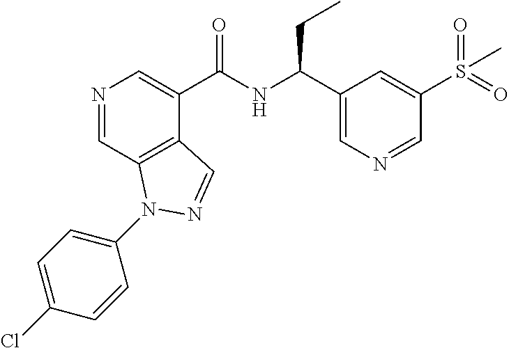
N1=CC2=C(C(C(NC(C3=CN=CC(S(=O)(=O)C)=C3)CC)=O)=C1)C=NN2C1=CC=C(Cl)C=C1
